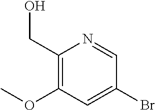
C1(CO)=C(OC)C=C(Br)C=N1
